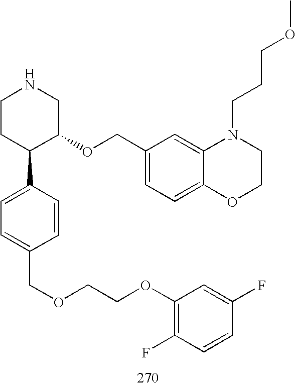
C1CC(C2=CC=C(COCCOC3=C(F)C=CC(F)=C3)C=C2)C(OCC2=CC=C3C(=C2)N(CCCOC)CCO3)CN1
